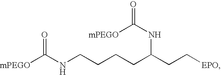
[mPEGO]C(NCCCCC(CC[EPO])NC(=O)[mPEGO])=O
